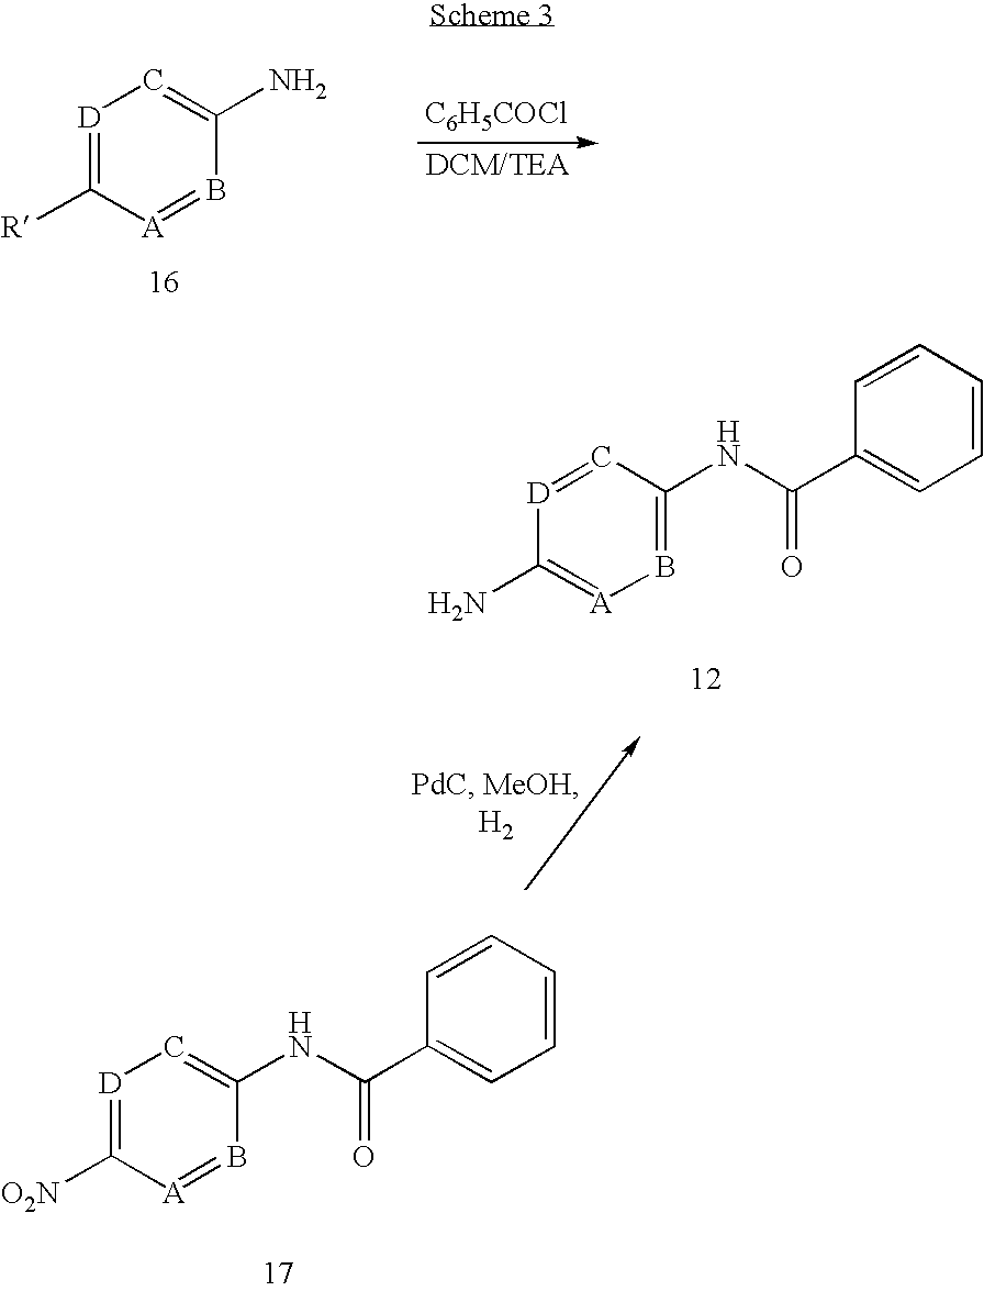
[D]1=C([R])[A]=BC(N)=C1.[C6H5COCl].[D]1=CC(NC(C2=CC=CC=C2)=O)=B[A]=C1N.[D]1=C([O2N])[A]=BC(NC(C2=CC=CC=C2)=O)=C1
